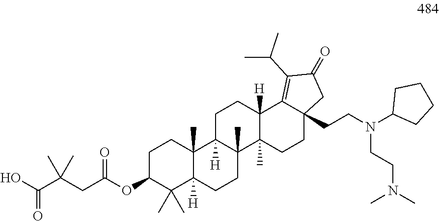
C1C(OC(CC(C(O)=O)(C)C)=O)C(C)(C)C2([H])C(C)(C1)C1([H])C(C)(CC2)C2(C)C([H])(CC1)C1=C(C(C)C)C(=O)CC1(CCN(C1CCCC1)CCN(C)C)CC2
